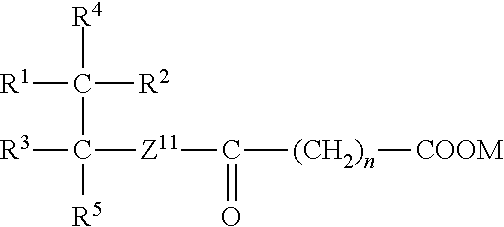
[R1]C([R2])(C([R5])([R3])[Z11]C([(CH2)n][COOM])=O)[R4]
